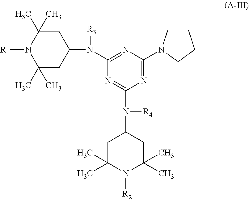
[R1]N1C(C)(C)CC(N([R3])C2=NC(N3CCCC3)=NC(N(C3CC(C)(C)N([R2])C(C)(C)C3)[R4])=N2)CC1(C)C
